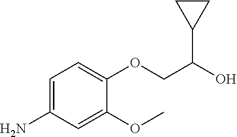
C1=C(N)C=C(OC)C(OCC(O)C2CC2)=C1
